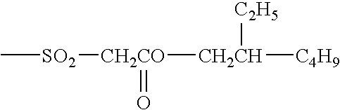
C[SO2][CH2CO]([CH2CH]([C4H9])[C2H5])=O
